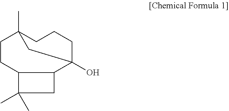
C1CC2C(C3(O)CCCC1(C)C3)CC2(C)C
